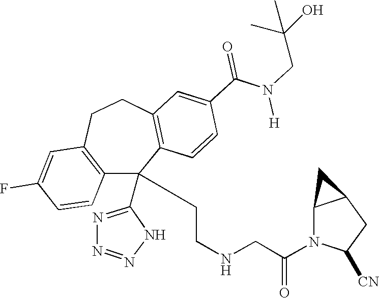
C1(F)=CC2=C(C=C1)C(C1=NN=NN1)(CCNCC(N1C([CN])CC3C1C3)=O)C1=C(CC2)C=C(C(N(CC(O)(C)C)[H])=O)C=C1
